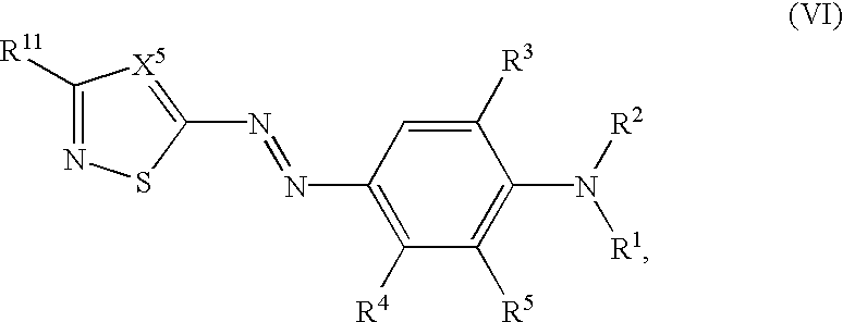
C1([R11])=NSC(N=NC2=C([R4])C([R5])=C(N([R1])[R2])C([R3])=C2)=[X5]1
